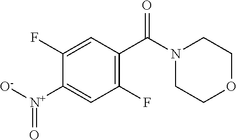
FC1=CC(C(N2CCOCC2)=O)=C(F)C=C1[N+]([O-])=O
